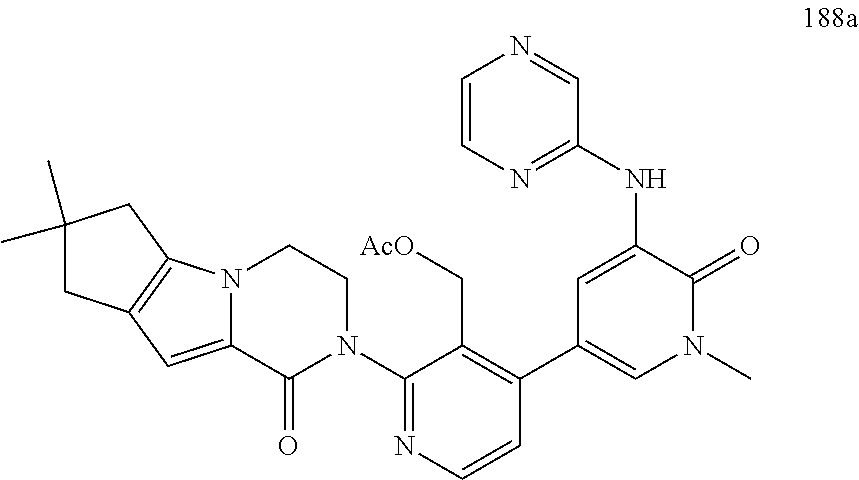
N12C(=CC3=C1CC(C)(C)C3)C(=O)N(C1=NC=CC(C3=CN(C)C(=O)C(NC4=NC=CN=C4)=C3)=C1C[AcO])CC2
